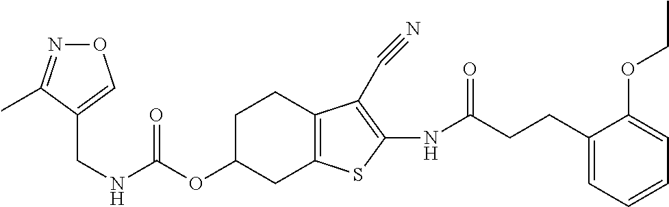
C(NC(OC1CC2=C(CC1)C(C#N)=C(NC(CCC1=CC=CC=C1OCC)=O)S2)=O)C1=CON=C1C
